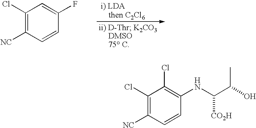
C1(Cl)=C([NC])C=CC(F)=C1.C1(Cl)=C([NC])C=CC(NC([CO2H])C(C)O)=C1Cl
